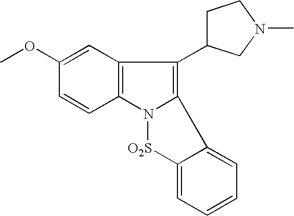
C1=C(OC)C=CC2=C1C(C1CCN(C)C1)=C1N2[O2S]C2=CC=CC=C12
